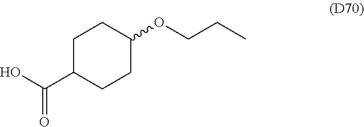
C1C(C(O)=O)CCC(OCCC)C1
